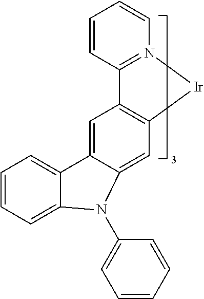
C12=N([Ir]C3=C1C=C1C(=C3)N(C3=CC=CC=C3)C3=CC=CC=C13)C=CC=C2
